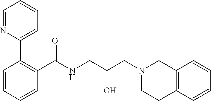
C1=CC=CC(C(NCC(CN2CCC3=C(C2)C=CC=C3)O)=O)=C1C1=CC=CC=N1
